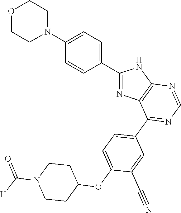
C1(C2=CC=C(N3CCOCC3)C=C2)=NC2=C(N1)N=CN=C2C1=CC=C(OC2CCN(C([H])=O)CC2)C(C#N)=C1
